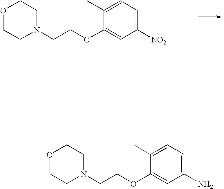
C1(C)=CC=C([NO2])C=C1OCCN1CCOCC1.C1(C)=CC=C(N)C=C1OCCN1CCOCC1
